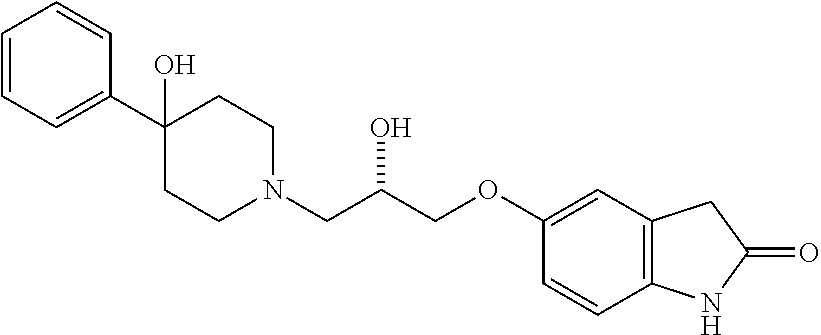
C1=CC=CC(C2(O)CCN(CC(COC3=CC4=C(C=C3)NC(=O)C4)O)CC2)=C1
